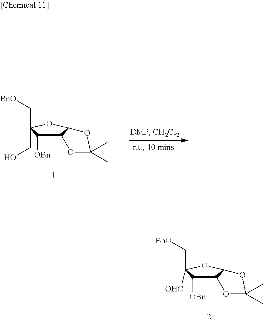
C12C([OBn])C(C[BnO])([OHC])OC1OC(C)(C)O2.C12C([OBn])C(C[BnO])(CO)OC1OC(C)(C)O2
